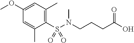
C1(OC)=CC(C)=C(S(N(CCCC(O)=O)C)(=O)=O)C(C)=C1
